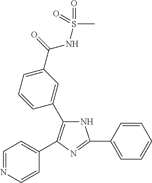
N1C(C2=CC(C(=O)NS(=O)(C)=O)=CC=C2)=C(C2=CC=NC=C2)N=C1C1=CC=CC=C1
